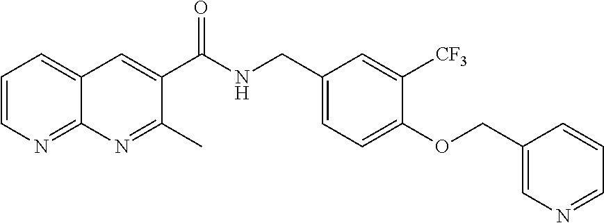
C1=CN=C2C(=C1)C=C(C(NCC1=CC=C(OCC3=CN=CC=C3)C([CF3])=C1)=O)C(C)=N2
